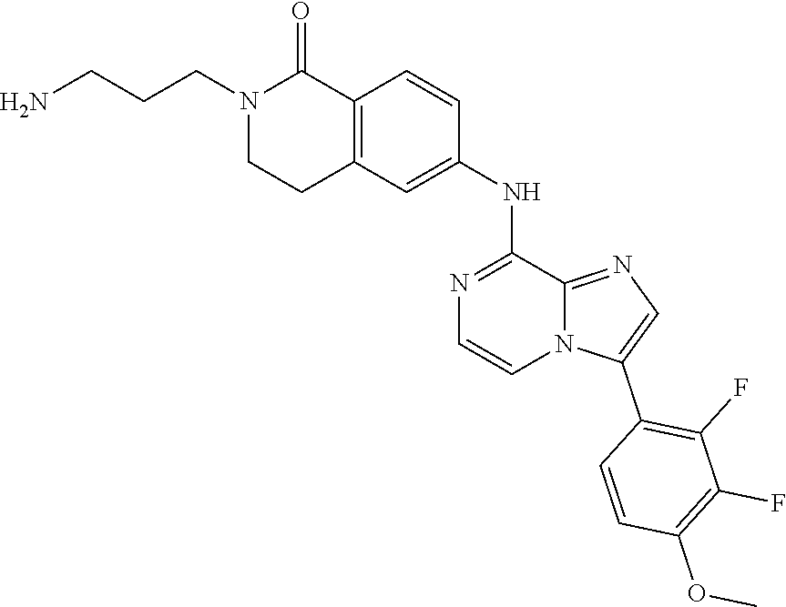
C12=C(C=CC(NC3=NC=CN4C3=NC=C4C3=C(F)C(F)=C(OC)C=C3)=C1)C(=O)N(CCCN)CC2
